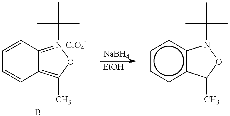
c1ccc2c(c1)N(C(C)(C)C)OC2C.C1=CC2=[N+ClO4-](C(C)(C)C)OC(C)=C2C=C1
